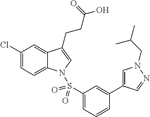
C1(Cl)=CC=C2C(=C1)C(CCC(O)=O)=CN2S(C1=CC=CC(C2=CN(CC(C)C)N=C2)=C1)(=O)=O
